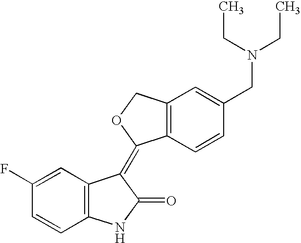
C1=C(F)C=CC2=C1C(=C1C3=C(C=C(CN(CC)CC)C=C3)CO1)C(=O)N2
